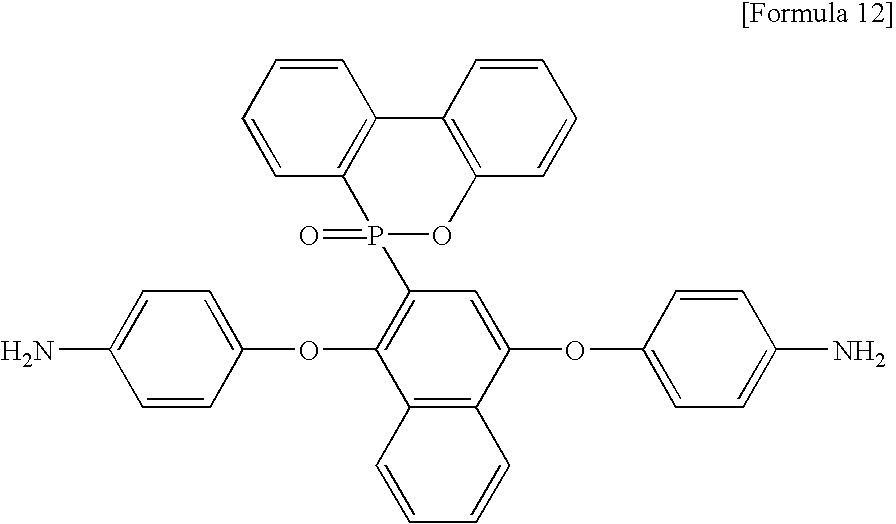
C1=CC2=C(C=C1)C1=C(OP2(=O)C2=C(OC3=CC=C(N)C=C3)C3=C(C(OC4=CC=C(N)C=C4)=C2)C=CC=C3)C=CC=C1
